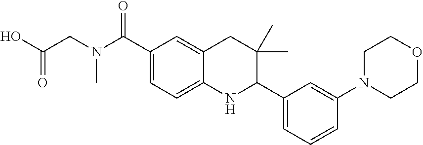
C1(C(N(CC(O)=O)C)=O)=CC=C2C(=C1)CC(C)(C)C(C1=CC=CC(N3CCOCC3)=C1)N2
